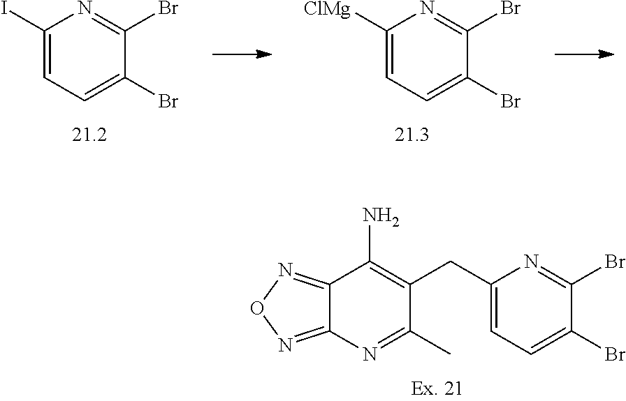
C12=NON=C1N=C(C)C(CC1=CC=C(Br)C(Br)=N1)=C2N.C1=C(I)N=C(Br)C(Br)=C1.C1=C([ClMg])N=C(Br)C(Br)=C1
